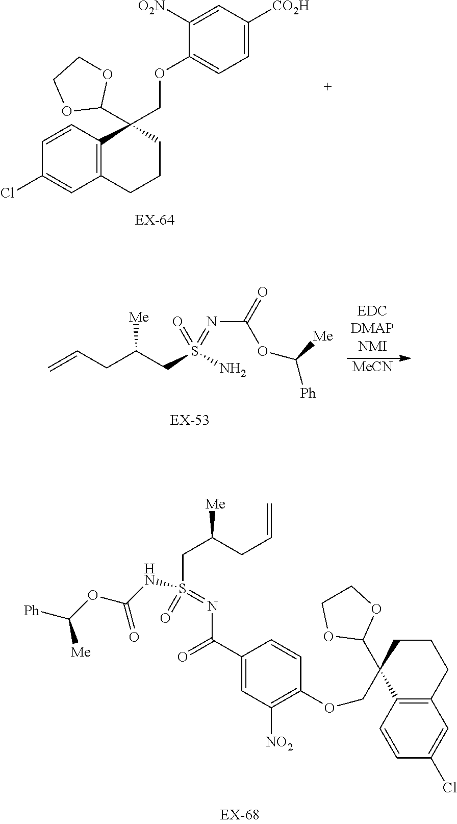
C12=C(C=CC(Cl)=C1)C(C1OCCO1)(COC1=C([NO2])C=C(C(N=S(CC(CC=C)[Me])(=O)NC(=O)OC([Me])[Ph])=O)C=C1)CCC2.C12=C(C=CC(Cl)=C1)C(COC1=CC=C([CO2H])C=C1[O2N])(C1OCCO1)CCC2.C=CCC(CS(N)(=O)=NC(=O)OC([Me])[Ph])[Me].[MeCN]
